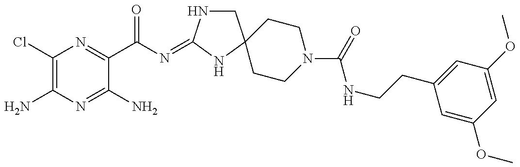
C1(Cl)=C(N)N=C(N)C(C(N=C2NCC3(N2)CCN(C(NCCC2=CC(OC)=CC(OC)=C2)=O)CC3)=O)=N1
